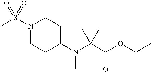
N1(S(C)(=O)=O)CCC(N(C(C(OCC)=O)(C)C)C)CC1
